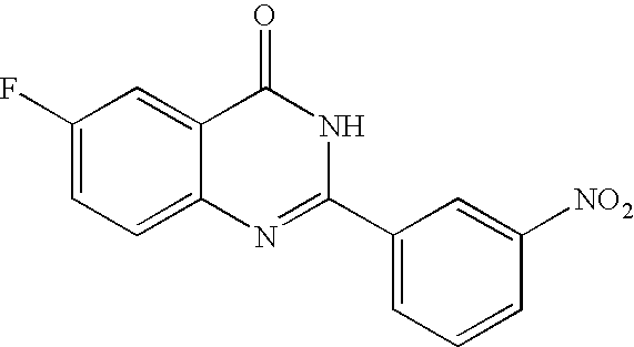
C1(F)=CC=C2C(=C1)C(=O)NC(C1=CC=CC([NO2])=C1)=N2
